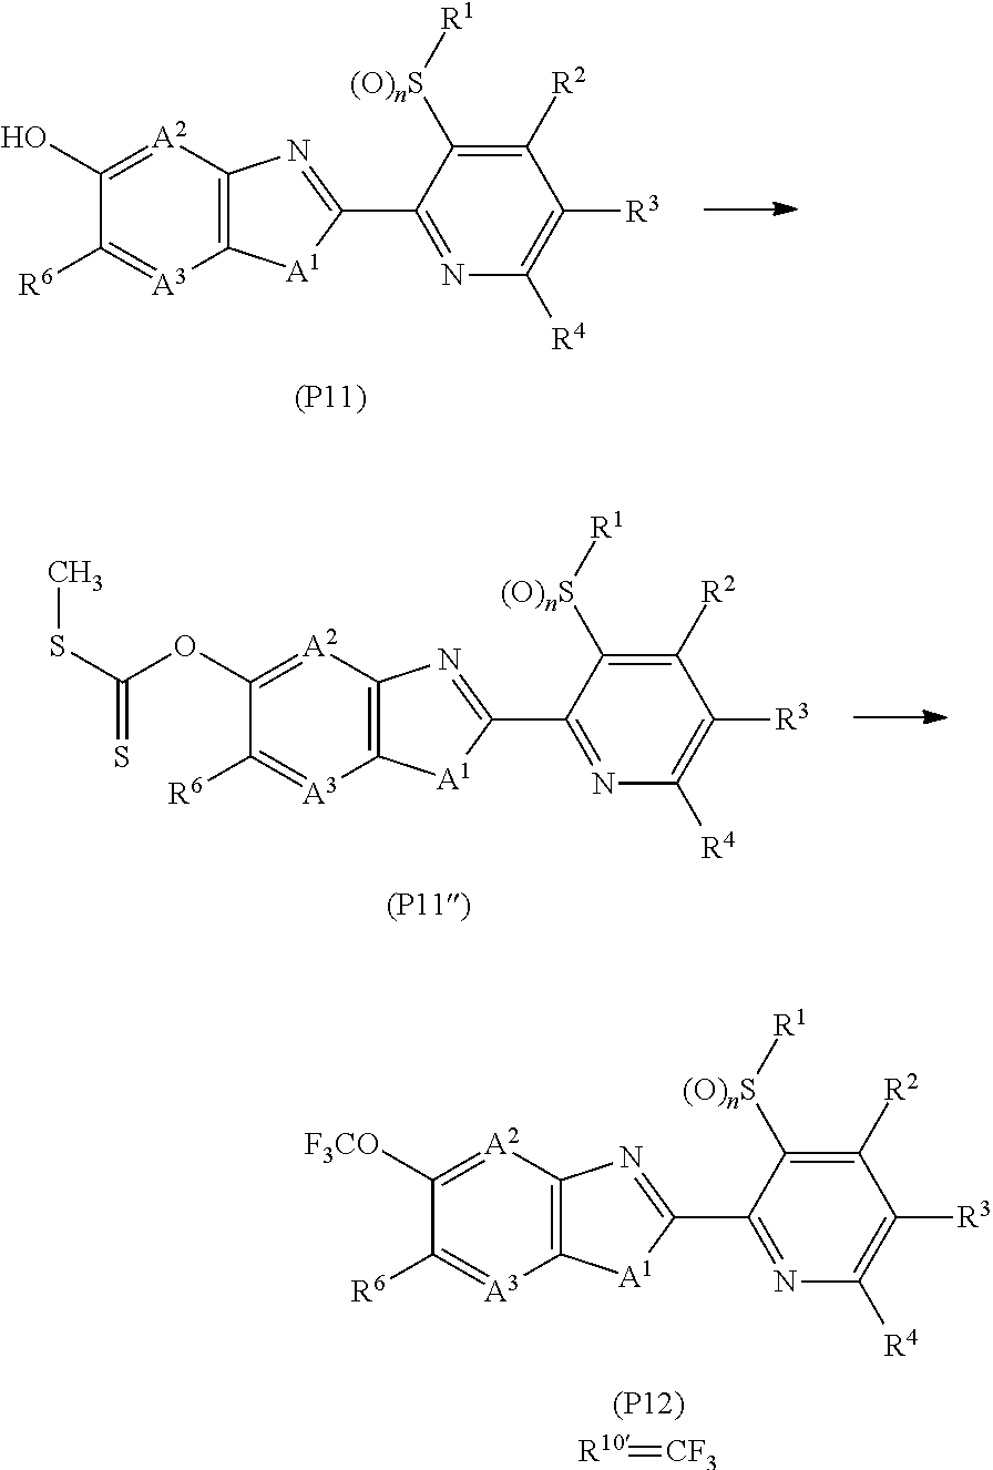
[A2]1=C(O)C([R6])=[A3]C2=C1N=C(C1=NC([R4])=C([R3])C([R2])=C1[(O)nS][R1])[A1]2.[(P11)].[A2]1=C(OC(SC)=S)C([R6])=[A3]C2=C1N=C(C1=NC([R4])=C([R3])C([R2])=C1[(O)nS][R1])[A1]2.[(P11)].[A2]1=C([F3CO])C([R6])=[A3]C2=C1N=C(C1=NC([R4])=C([R3])C([R2])=C1[(O)nS][R1])[A1]2.[(P12)].[R10]=[CF3]
